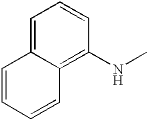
C1=C2C(=C(NC)C=C1)C=CC=C2
